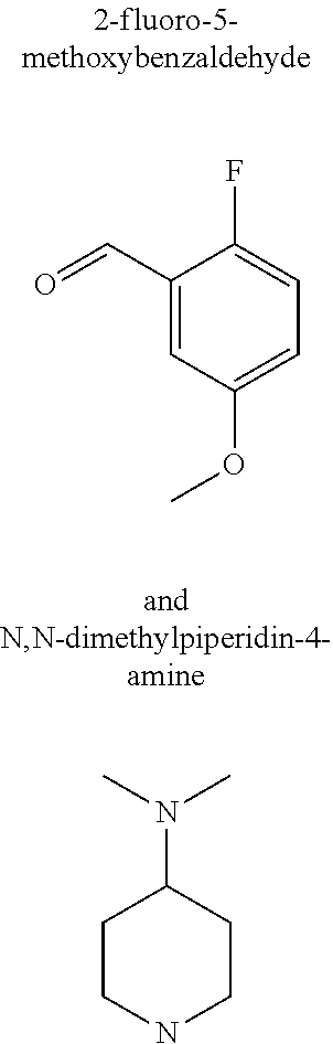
C1(C=O)=CC(OC)=CC=C1F.C1CNCCC1N(C)C
